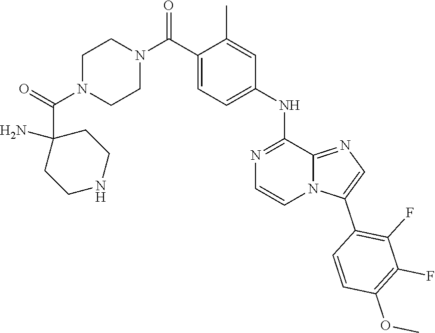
C(C1=CC=C(NC2=NC=CN3C2=NC=C3C2=C(F)C(F)=C(OC)C=C2)C=C1C)(N1CCN(C(C2(N)CCNCC2)=O)CC1)=O
